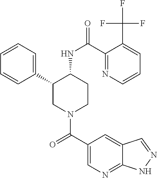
C1=CC=C(C2CN(C(C3=CN=C4C(=C3)C=NN4)=O)CCC2NC(=O)C2=NC=CC=C2C(F)(F)F)C=C1
